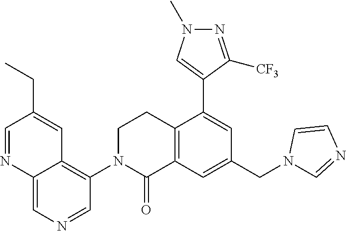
C1=NC2=CN=CC(N3C(=O)C4=C(CC3)C(C3=CN(C)N=C3[CF3])=CC(CN3C=NC=C3)=C4)=C2C=C1CC
